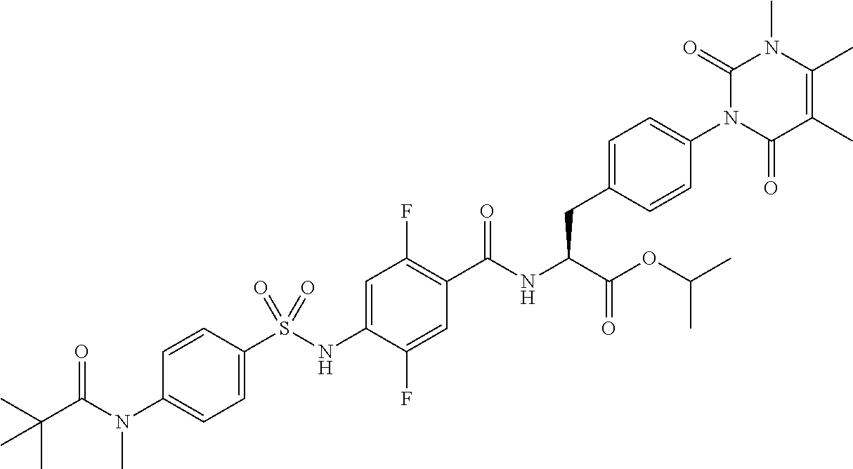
C1=C(S(NC2=CC(F)=C(C(NC(C(=O)OC(C)C)CC3=CC=C(N4C(=O)C(C)=C(C)N(C)C4=O)C=C3)=O)C=C2F)(=O)=O)C=CC(N(C(C(C)(C)C)=O)C)=C1
